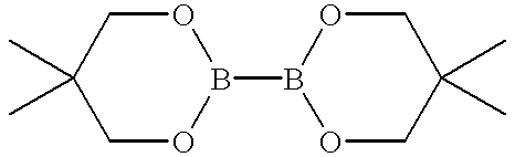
C1OB(B2OCC(C)(C)CO2)OCC1(C)C
